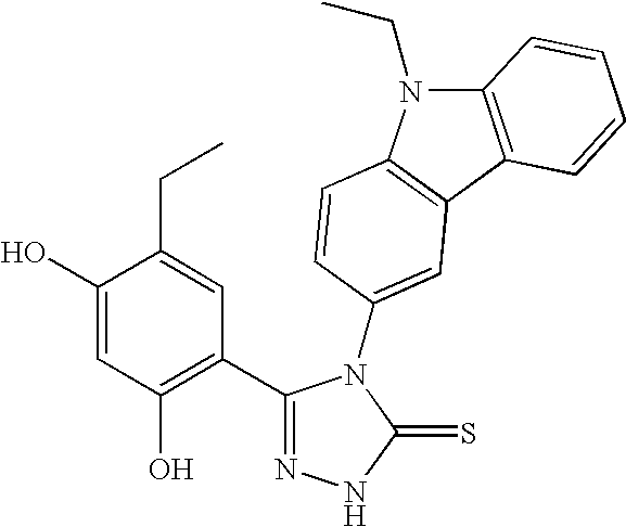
C1(O)=CC(O)=C(C2=NNC(=S)N2C2=CC3=C(N(CC)C4=C3C=CC=C4)C=C2)C=C1CC
